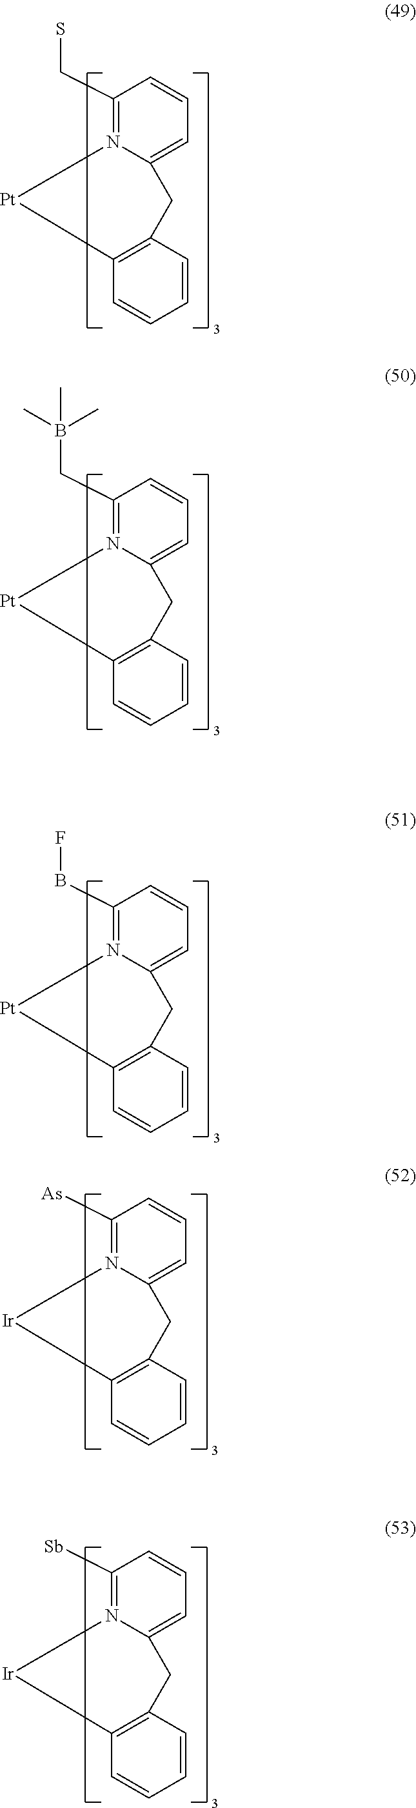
C1(CS)=N2C(=CC=C1)CC1=C(C=CC=C1)[Pt]2.C1(CB(C)(C)C)=N2C(=CC=C1)CC1=C(C=CC=C1)[Pt]2.C1(BF)=N2C(=CC=C1)CC1=C(C=CC=C1)[Pt]2.C1([As])=N2C(=CC=C1)CC1=C(C=CC=C1)[Ir]2.C1([Sb])=N2C(=CC=C1)CC1=C(C=CC=C1)[Ir]2
